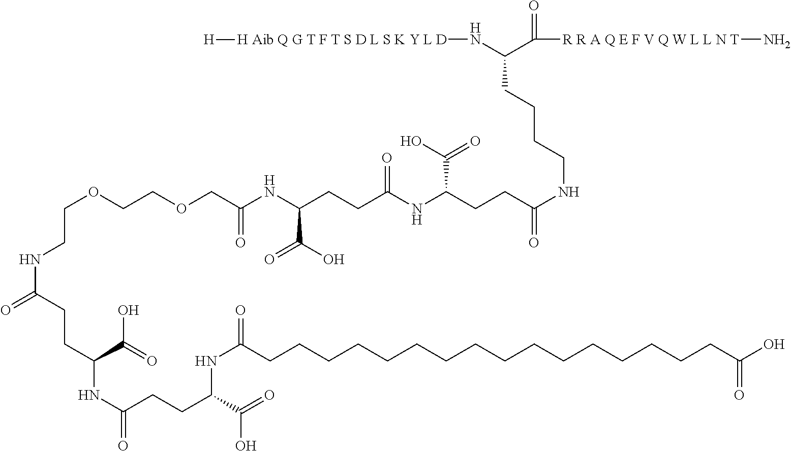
C(OCCOCC(NC(CCC(NC(CCC(NCCCCC(N[H Aib Q G T F T S D L S K Y L D][H])C([R R A Q E F V Q W L L N T]N)=O)=O)C(O)=O)=O)C(O)=O)=O)CNC(CCC(C(=O)O)NC(CCC(C(=O)O)NC(CCCCCCCCCCCCCCCCC(O)=O)=O)=O)=O
